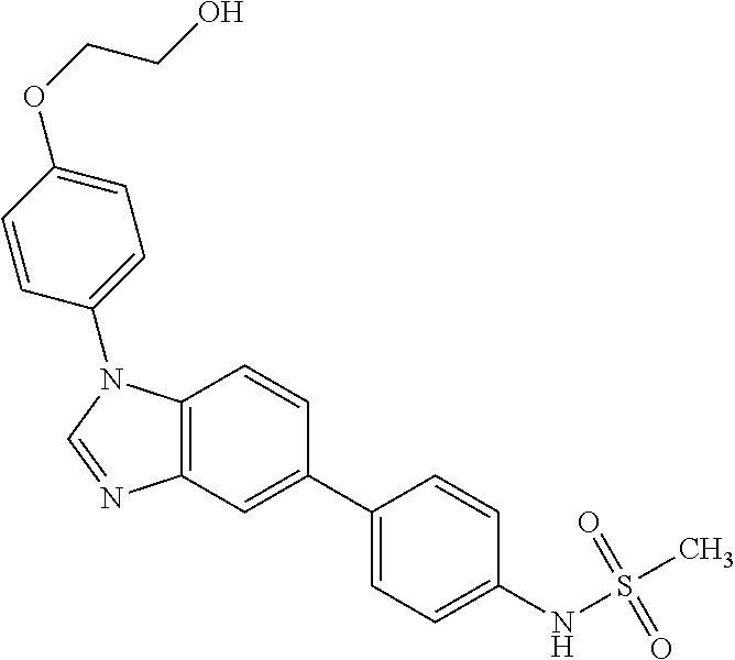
C1(C2=CC=C(NS(C)(=O)=O)C=C2)=CC2=C(C=C1)N(C1=CC=C(OCCO)C=C1)C=N2
